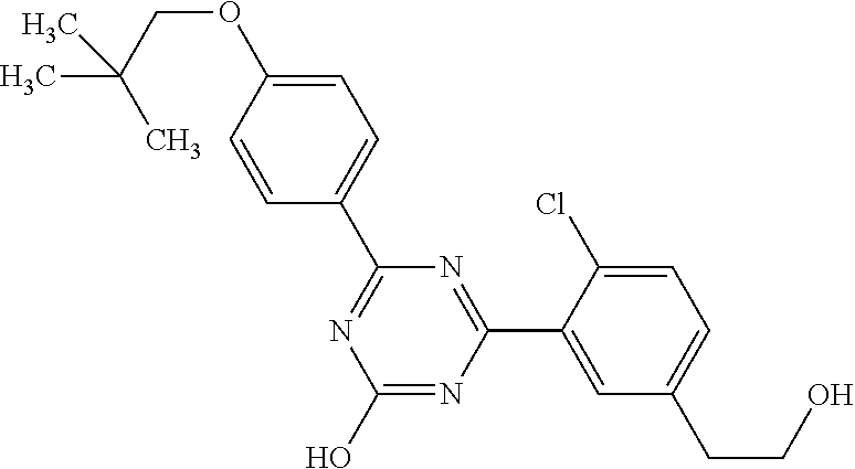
N1=C(C2=CC=C(OCC(C)(C)C)C=C2)N=C(C2=CC(CCO)=CC=C2Cl)N=C1O
